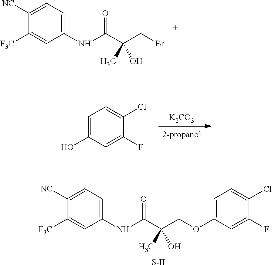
C1=C([NC])C([F3C])=CC(NC(C(CBr)(O)C)=O)=C1.C1=C(O)C=C(F)C(Cl)=C1.[K2CO3].C1=C([NC])C([F3C])=CC(NC(C(COC2=CC=C(Cl)C(F)=C2)(O)C)=O)=C1.[S-II]
